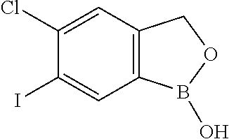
IC1=CC2=C(C=C1Cl)COB2O
